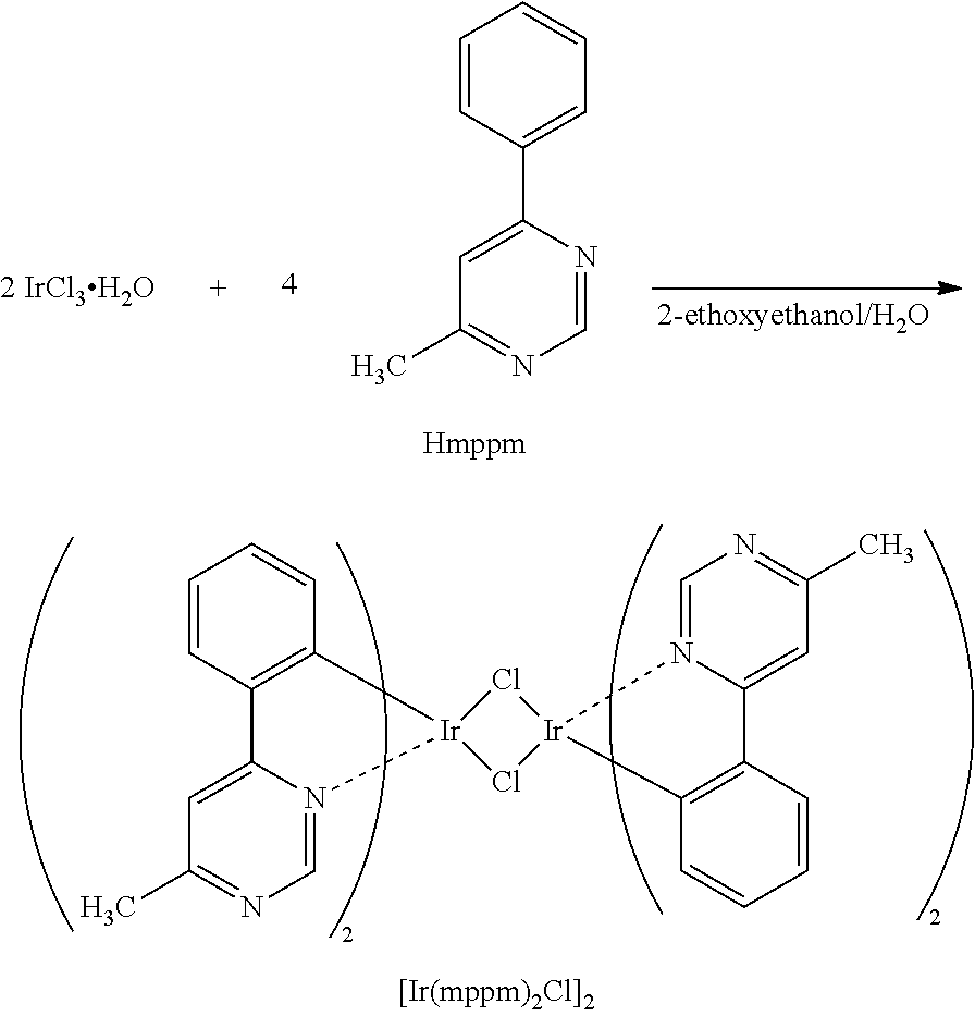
C1=NC(C2=CC=CC=C2)=CC(C)=N1.[2 IrCl3H2O].C1=N2C(=CC(C)=N1)C1=C(C=CC=C1)[Ir]21Cl[Ir]2(Cl1)C1=C(C=CC=C1)C1=CC(C)=NC=N12
